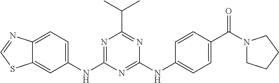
C12=CC(NC3=NC(C(C)C)=NC(NC4=CC=C(C(N5CCCC5)=O)C=C4)=N3)=CC=C1N=CS2
